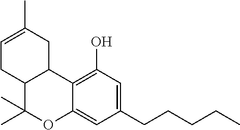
C12=C(O)C=C(CCCCC)C=C1OC(C)(C)C1C2CC(C)=CC1
